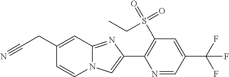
C1(CC#N)=CC2=NC(C3=C(S(=O)(=O)CC)C=C(C(F)(F)F)C=N3)=CN2C=C1
